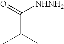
O=C([NHNH2])C(C)C
